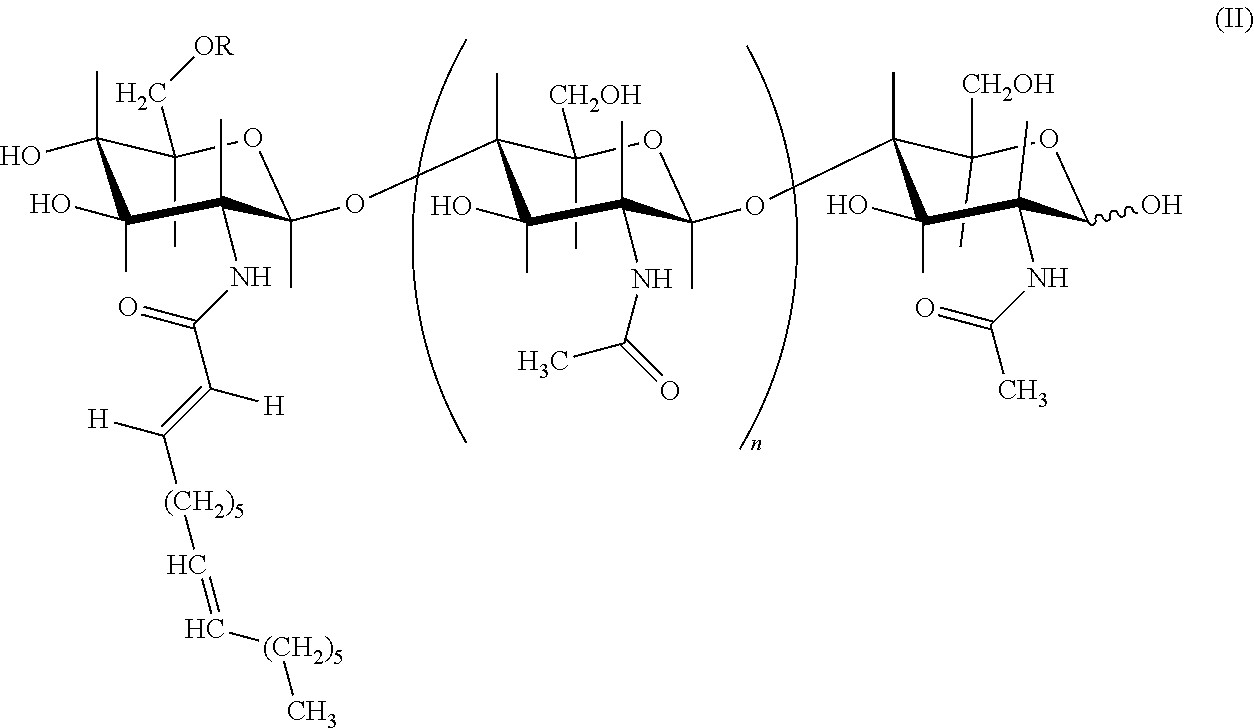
C1(C)(C[OR])C(C)(O)C(O)(C)C(C)(NC(C(=C([H])[(CH2)5]C=C[(CH2)5]C)[H])=O)C(C)(OC2(C)C(C)([CH2OH])OC(C)(OC3(C)C(C)([CH2OH])OC(O)C(C)(NC(=O)C)C3(O)C)C(C)(NC(C)=O)C2(O)C)O1
